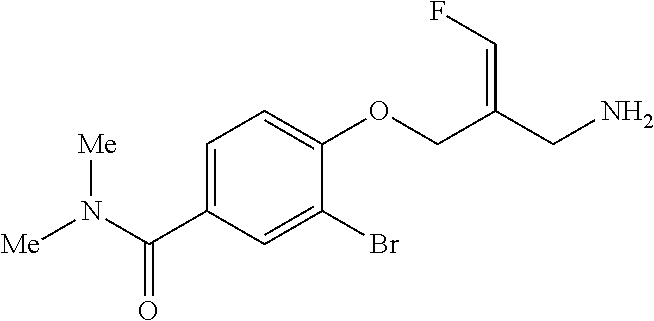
C1=C(C(N([Me])[Me])=O)C=C(Br)C(OCC(CN)=CF)=C1
